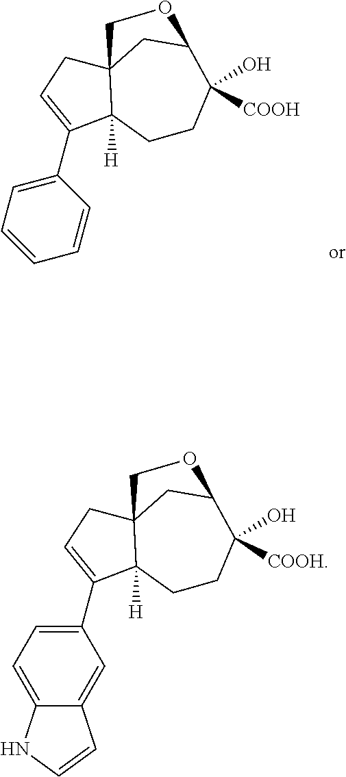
C1(C2=CCC34C2([H])CCC([COOH])(O)C(C3)OC4)=CC=CC=C1.C1(C2=CCC34C2([H])CCC([COOH])(O)C(C3)OC4)=CC=C2C(=C1)C=CN2
